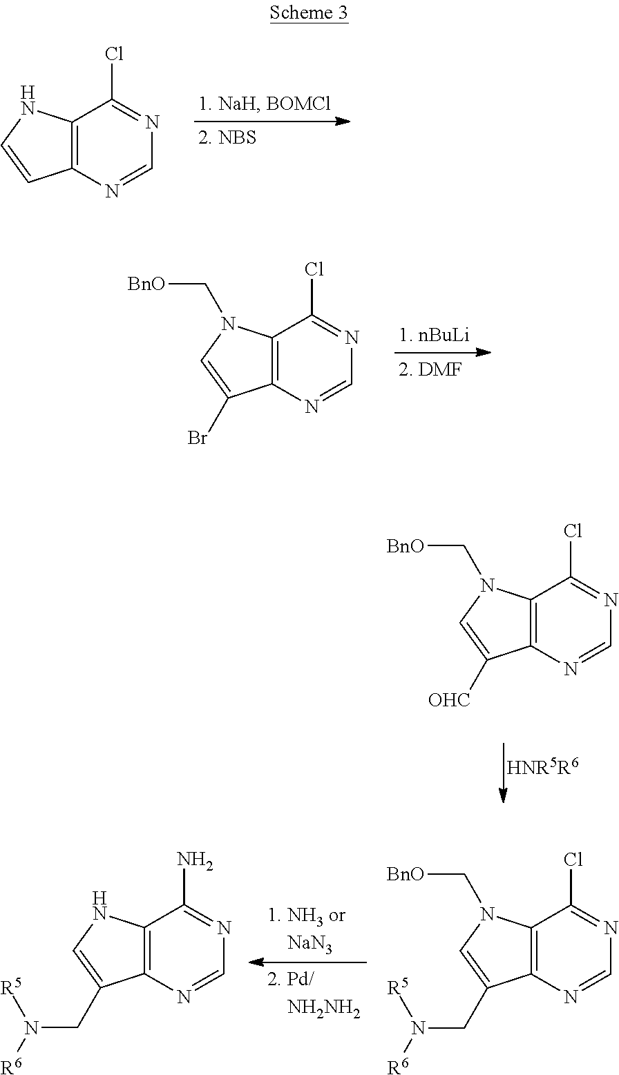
C12=C(N=CN=C1Cl)C=CN2.C12=C(N=CN=C1Cl)C(Br)=CN2C[BnO].C12=C(N=CN=C1Cl)C([OHC])=CN2C[BnO].[HNR5R6].C12=C(N=CN=C1N)C(CN([R6])[R5])=CN2.C12=C(N=CN=C1Cl)C(CN([R6])[R5])=CN2C[BnO]
